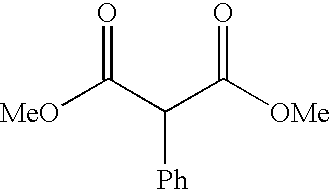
[MeO]C(C(C([OMe])=O)[Ph])=O
